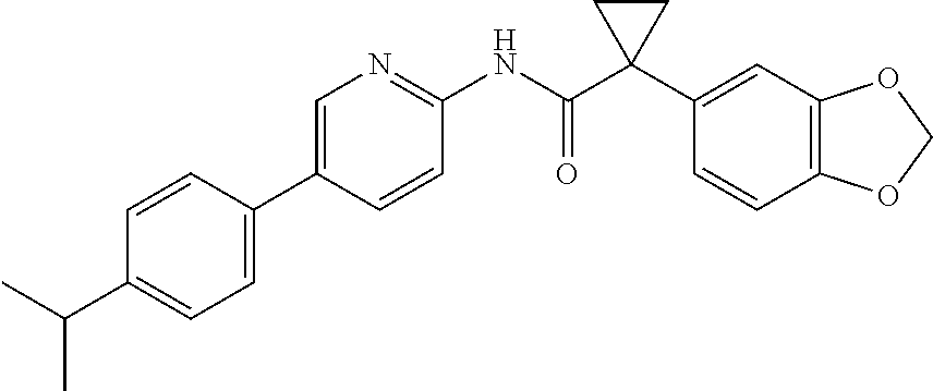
C1=C(C2=CC=C(C(C)C)C=C2)C=CC(NC(C2(C3=CC4=C(C=C3)OCO4)CC2)=O)=N1
